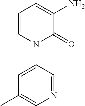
C1=CN(C2=CC(C)=CN=C2)C(=O)C(N)=C1
